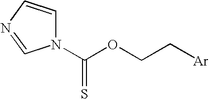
C1=CN=CN1C(OCC[Ar])=S
